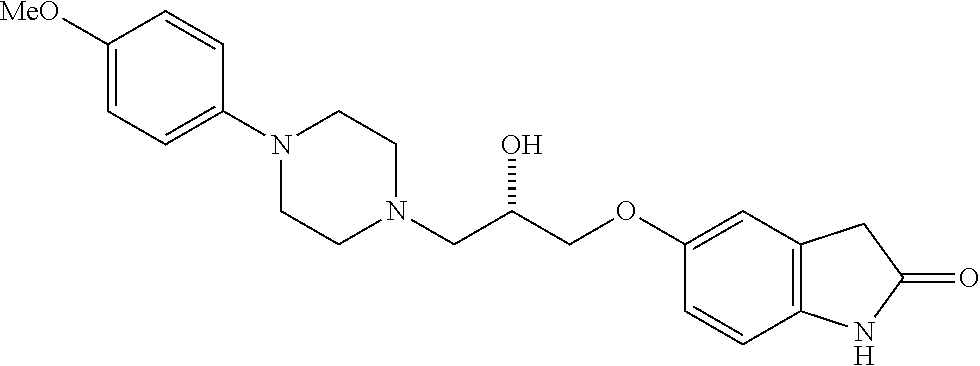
C1([MeO])=CC=C(N2CCN(CC(COC3=CC4=C(C=C3)NC(=O)C4)O)CC2)C=C1
